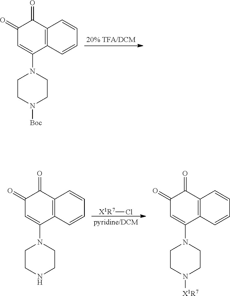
C1(=O)C=C(N2CCN([Boc])CC2)C2=C(C1=O)C=CC=C2.[X1R7]Cl.C1(=O)C=C(N2CCNCC2)C2=C(C1=O)C=CC=C2.C1(=O)C=C(N2CCN([X1R7])CC2)C2=C(C1=O)C=CC=C2
